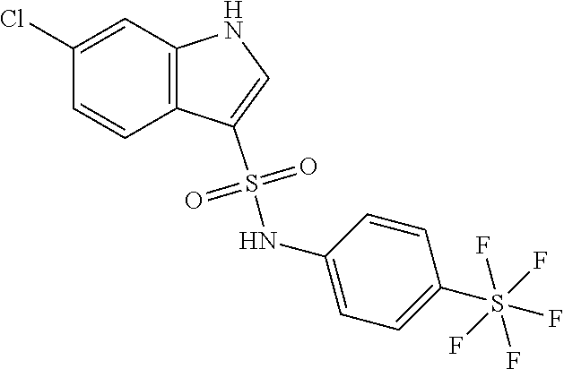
C12=C(C=C(Cl)C=C1)NC=C2S(NC1=CC=C(S(F)(F)(F)(F)F)C=C1)(=O)=O
